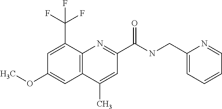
C1(C)=CC(C(=O)NCC2=CC=CC=N2)=NC2=C1C=C(OC)C=C2C(F)(F)F
